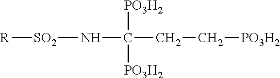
N(C(CC[PO3H2])([PO3H2])[PO3H2])[SO2][R]
